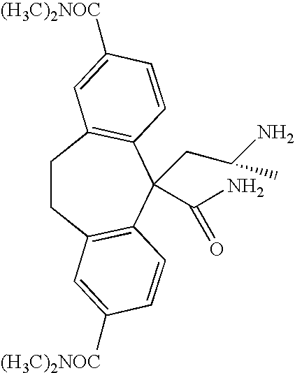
C1CC2=C(C(C(N)=O)(CC(N)C)C3=C1C=C([(H3C)2NOC])C=C3)C=CC([(H3C)2NOC])=C2
